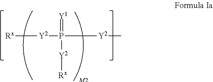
[Rx][Y2]P([Y2]C)(=[Y1])[Y2][Rx].[M2]
